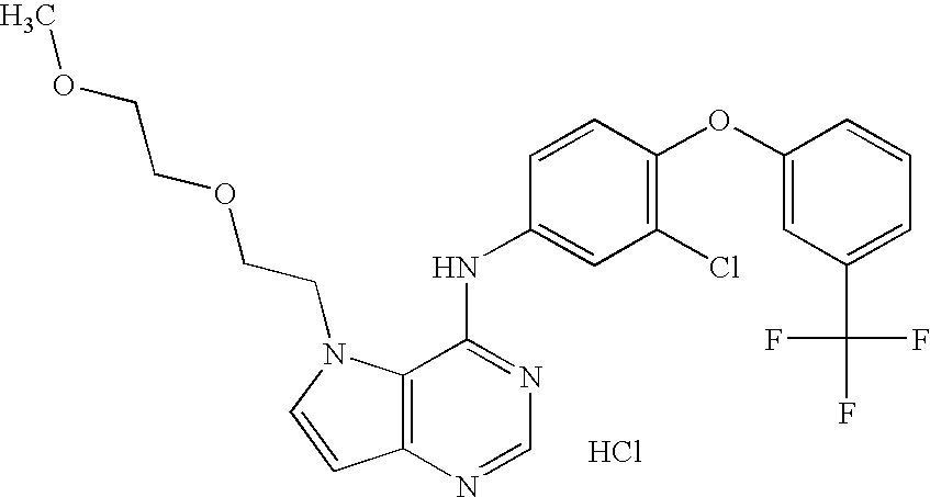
C12=C(N=CN=C1NC1=CC(Cl)=C(OC3=CC(C(F)(F)F)=CC=C3)C=C1)C=CN2CCOCCOC.Cl
